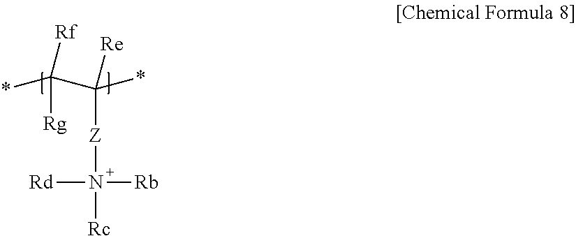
[Rd]N([Rb])([Z]C(*)(C(*)([Rg])[Rf])[Re])[Rc]
